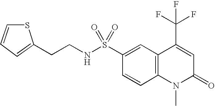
C12=C(C=CC(S(NCCC3=CC=CS3)(=O)=O)=C1)N(C)C(=O)C=C2C(F)(F)F
